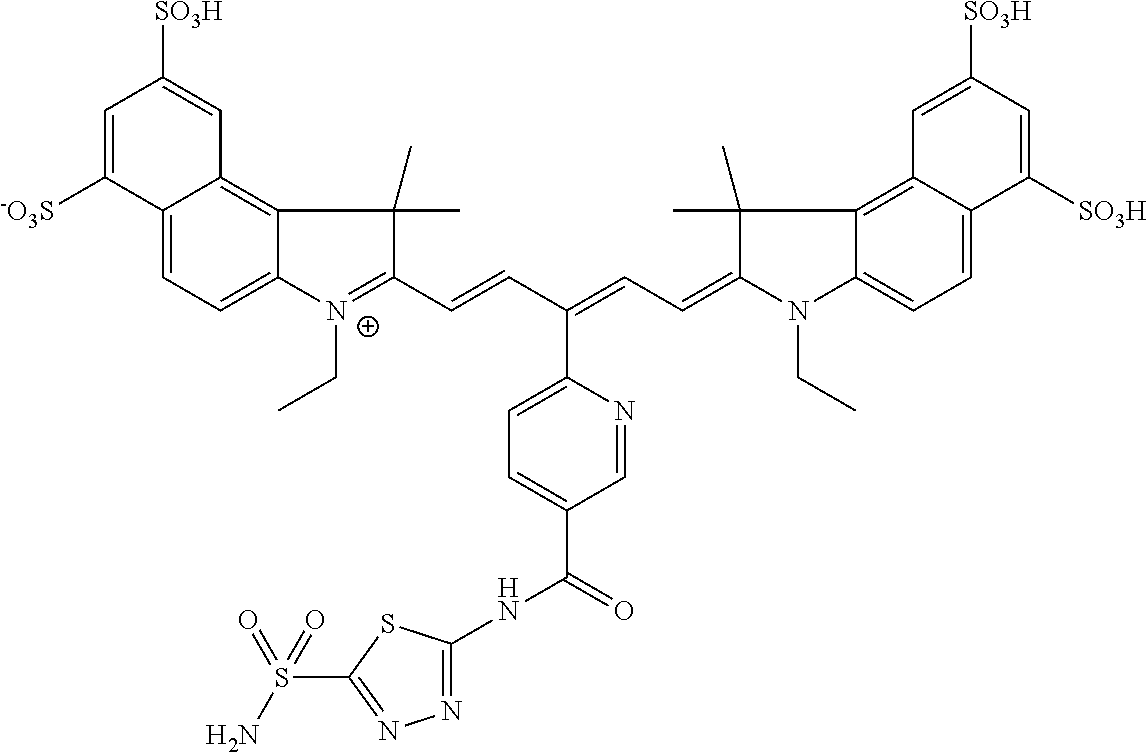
C12=CC=C3C(=C1C=C([SO3H])C=C2[-O3S])C(C)(C)C(C=CC(=CC=C1N(CC)C2=CC=C4C(=C2C1(C)C)C=C([SO3H])C=C4[SO3H])C1=CC=C(C(=O)NC2=NN=C(S(=O)(N)=O)S2)C=N1)=[N+]3CC
